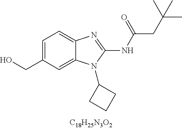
C1=C(CO)C=C2C(=C1)N=C(NC(CC(C)(C)C)=O)N2C1CCC1
